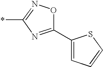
C1(C2=CC=CS2)=NC(*)=NO1
